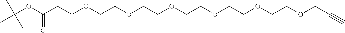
C(COCCOCCOCCOCCOCC#C)OCCC(OC(C)(C)C)=O
